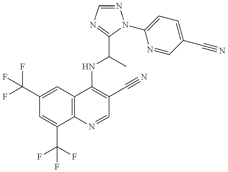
C1(C(F)(F)F)=CC2=C(C(C(F)(F)F)=C1)N=CC(C#N)=C2NC(C)C1=NC=NN1C1=CC=C(C#N)C=N1
